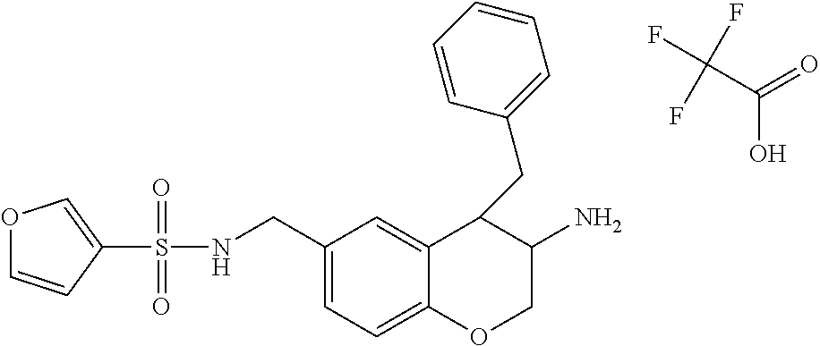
C1(S(NCC2=CC=C3C(=C2)C(CC2=CC=CC=C2)C(N)CO3)(=O)=O)=COC=C1.C(C(=O)O)(F)(F)F
